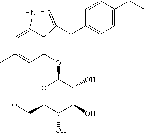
O1C(CO)C(O)C(O)C(O)C1OC1=C2C(=CC(C)=C1)NC=C2CC1=CC=C(CC)C=C1
